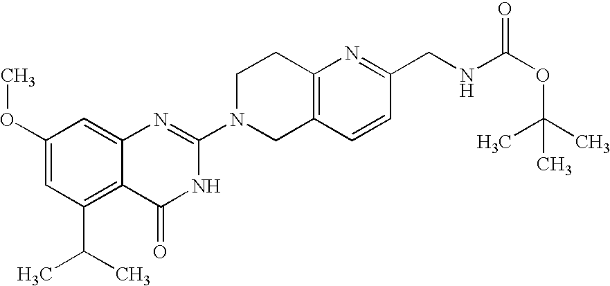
C1(OC)=CC(C(C)C)=C2C(=C1)N=C(N1CC3=C(CC1)N=C(CNC(OC(C)(C)C)=O)C=C3)NC2=O
